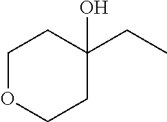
C1OCCC(CC)(O)C1
